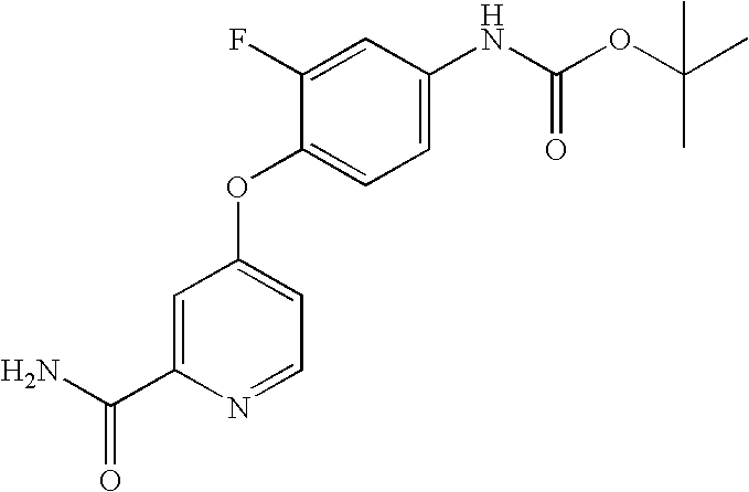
C(C1=CC(OC2=CC=C(NC(OC(C)(C)C)=O)C=C2F)=CC=N1)(N)=O
